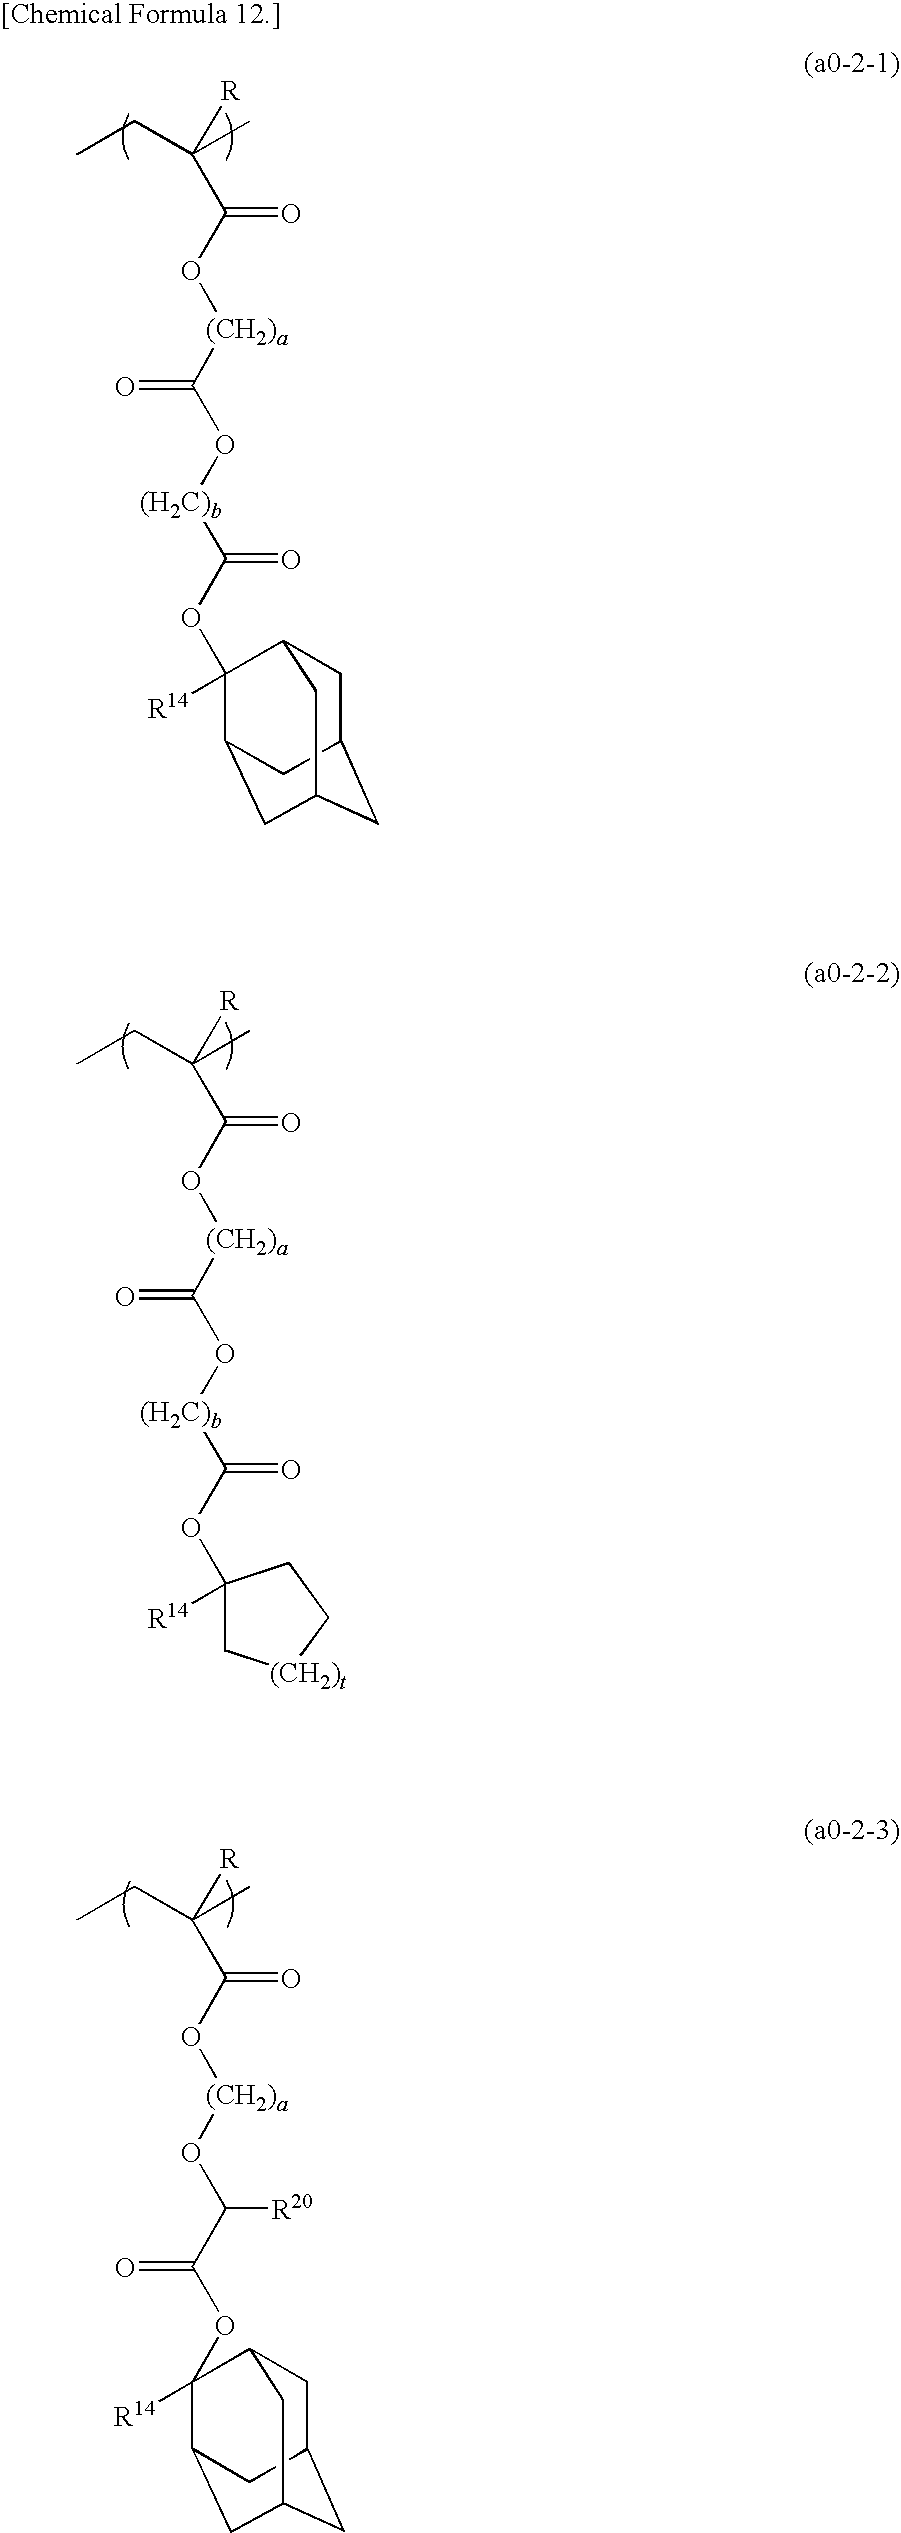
CCC(C)([R])C(O[(CH2)a]C(O[(H2C)b]C(OC1([R14])C2CC3CC(CC1C3)C2)=O)=O)=O.CCC(C)([R])C(O[(CH2)a]C(O[(H2C)b]C(OC1([R14])C[(CH2)t]CC1)=O)=O)=O.CCC(C)([R])C(O[(CH2)a]OC(C(OC1([R14])C2CC3CC(CC1C3)C2)=O)[R20])=O
